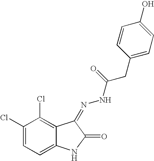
C1(Cl)=CC=C2C(=C1Cl)C(=NNC(CC1=CC=C(O)C=C1)=O)C(=O)N2
